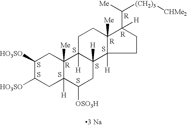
C1([HO3SO])C([HO3SO])CC2([H])C([Me])(C1)C1([H])C([H])(CC2[OSO3H])C2([H])C([Me])(CC1)C(C([(CH2)3][CHMe2])[Me])([H])CC2.S.S.[R].S.S.S.[R].[R].[R].[3 Na].S.S
